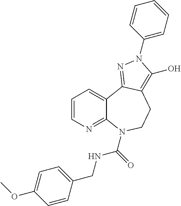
C1=CN=C2C(=C1)C1=NN(C3=CC=CC=C3)C(O)=C1CCN2C(NCC1=CC=C(OC)C=C1)=O
